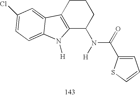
C12=C(CCCC1N(C(=O)C1=CC=CS1)[H])C1=CC(Cl)=CC=C1N2[H]
